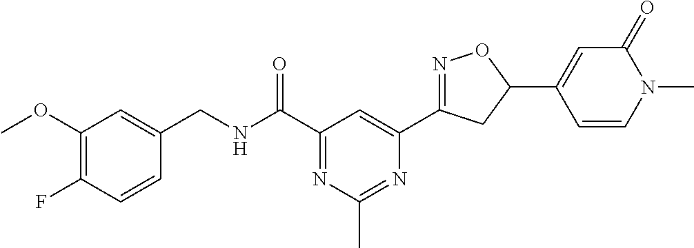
C1(OC)=C(F)C=CC(CNC(C2=NC(C)=NC(C3=NOC(C4=CC(=O)N(C)C=C4)C3)=C2)=O)=C1
